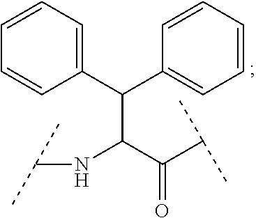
C(C(C(=O)C(C)C)NC(C)C)(C1=CC=CC=C1)C1=CC=CC=C1
